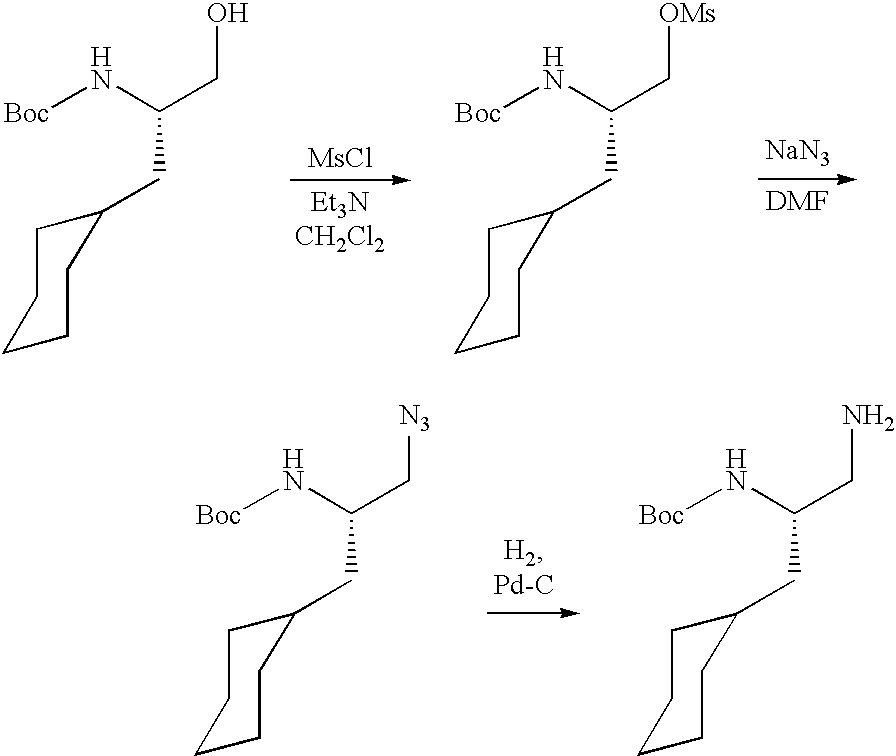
[MsCl].[NaN3].[Boc]NC(CO)CC1CCCCC1.[Boc]NC(C[OMs])CC1CCCCC1.[Boc]NC(C[N3])CC1CCCCC1.[Boc]NC(CN)CC1CCCCC1
